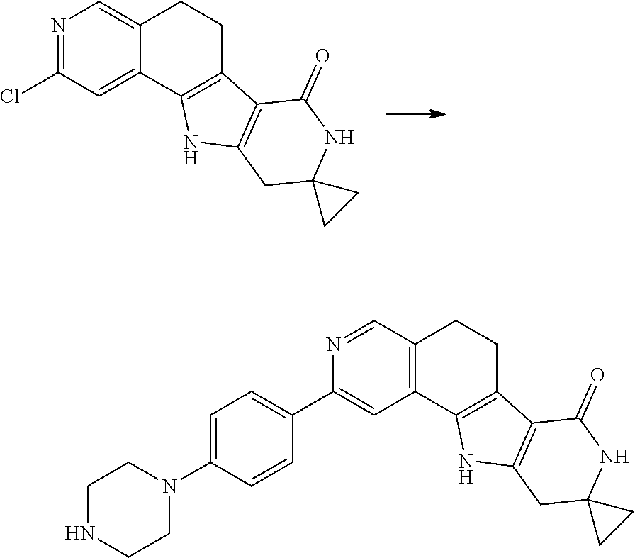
C1(Cl)=NC=C2C(=C1)C1=C(CC2)C2=C(N1)CC1(NC2=O)CC1.C1(C2=CC=C(N3CCNCC3)C=C2)=CC2=C(C=N1)CCC1=C2NC2=C1C(=O)NC1(C2)CC1
